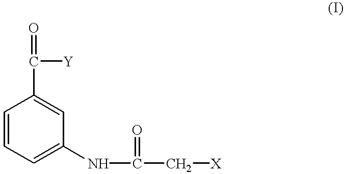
C1=CC=C(NC(=O)C[X])C=C1C([Y])=O
